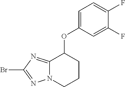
BrC1=NN2C(=N1)C(OC1=CC=C(F)C(F)=C1)CCC2
